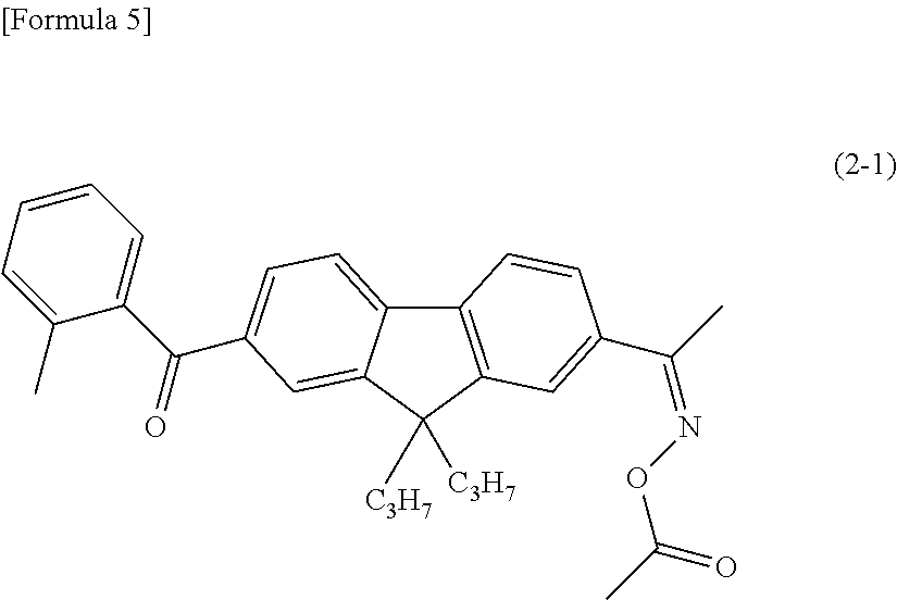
C12=C(C([C3H7])([C3H7])C3=CC(C(C4=CC=CC=C4C)=O)=CC=C13)C=C(C(C)=NOC(=O)C)C=C2
